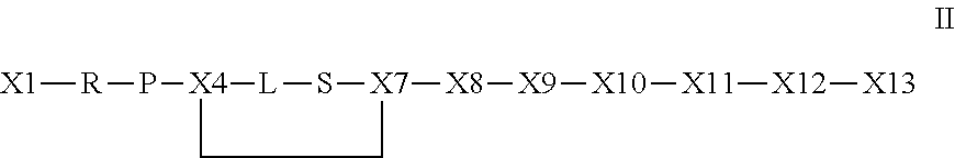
[X1][R]P[X4]1[L]S[X7]([X8][X9][X10][X11][X12][X13])CC1
